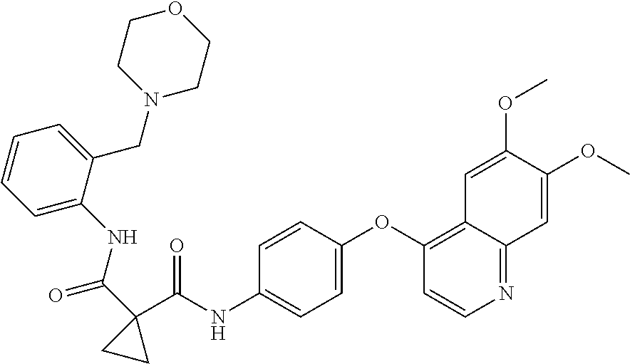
C1=C(OC2=C3C(=NC=C2)C=C(OC)C(OC)=C3)C=CC(NC(C2(C(NC3=CC=CC=C3CN3CCOCC3)=O)CC2)=O)=C1
